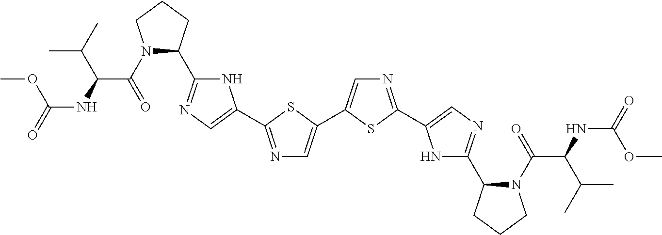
N1C(C2N(C(=O)C(NC(=O)OC)C(C)C)CCC2)=NC=C1C1=NC=C(C2=CN=C(C3=CN=C(C4N(C(=O)C(NC(=O)OC)C(C)C)CCC4)N3)S2)S1
